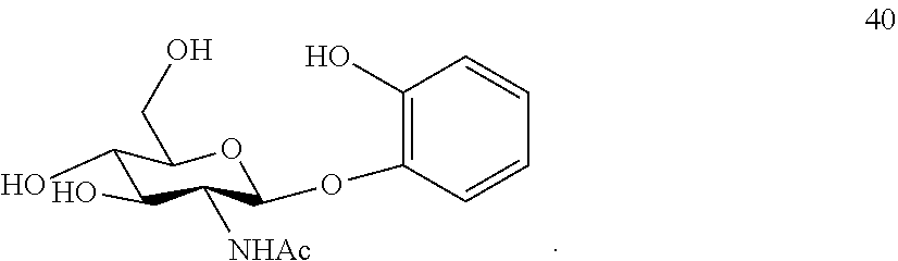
OC1C(O)C([NHAc])C(OC2=C(O)C=CC=C2)OC1CO
